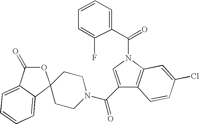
C1(C(N2CCC3(C4=CC=CC=C4C(=O)O3)CC2)=O)=CN(C(=O)C2=CC=CC=C2F)C2=C1C=CC(Cl)=C2
